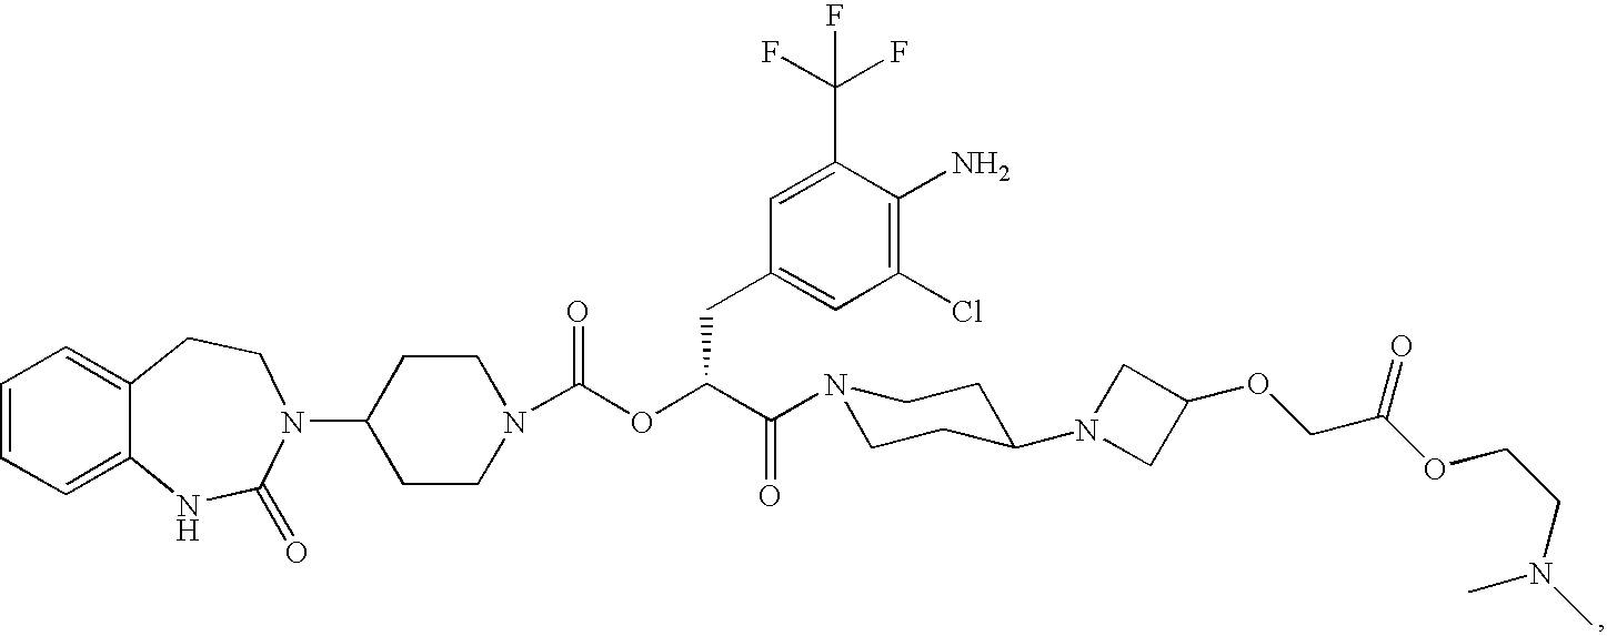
C1=CC=C2C(=C1)CCN(C1CCN(C(OC(C(=O)N3CCC(N4CC(OCC(OCCN(C)C)=O)C4)CC3)CC3=CC(Cl)=C(N)C(C(F)(F)F)=C3)=O)CC1)C(=O)N2
